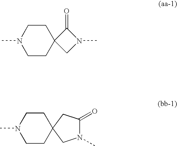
CN1CCC2(CC1)CN(C)C2=O.CN1CCC2(CC1)CN(C)C(=O)C2
